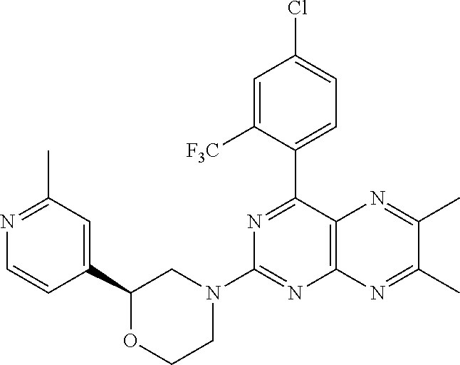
C1(C2=NC(N3CCOC(C4=CC(C)=NC=C4)C3)=NC3=C2N=C(C)C(C)=N3)=CC=C(Cl)C=C1[F3C]
